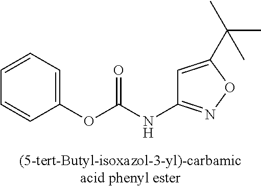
C1(OC(NC2=NOC(C(C)(C)C)=C2)=O)=CC=CC=C1
